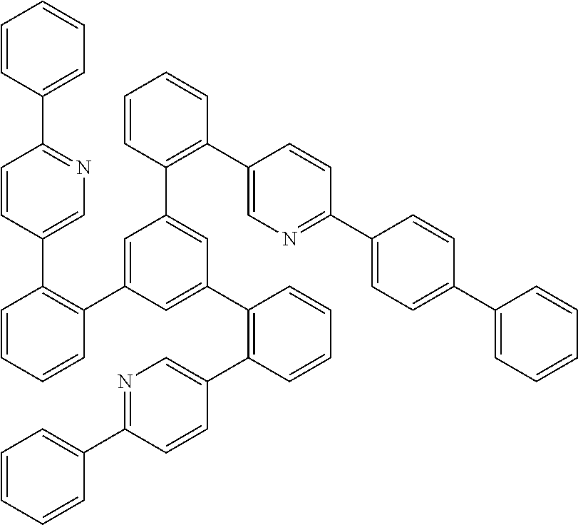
C1=CC(C2=NC=C(C3=C(C4=CC(C5=C(C6=CN=C(C7=CC=C(C8=CC=CC=C8)C=C7)C=C6)C=CC=C5)=CC(C5=C(C6=CN=C(C7=CC=CC=C7)C=C6)C=CC=C5)=C4)C=CC=C3)C=C2)=CC=C1
